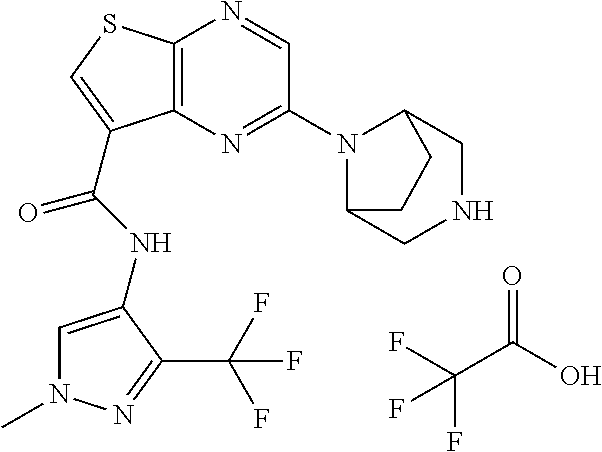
C(C(O)=O)(F)(F)F.C12=C(N=C(N3C4CNCC3CC4)C=N1)C(C(=O)NC1=CN(C)N=C1C(F)(F)F)=CS2
